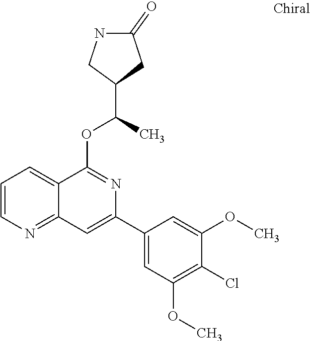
C12=NC=CC=C1C(OC(C)C1CC(=O)NC1)=NC(C1=CC(OC)=C(Cl)C(OC)=C1)=C2
